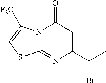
C1(C(C)Br)=CC(=O)N2C(=N1)SC=C2[F3C]
